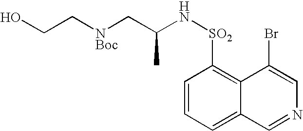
OCC[NBoc]CC(N[SO2]C1=C2C(=CC=C1)C=NC=C2Br)C
